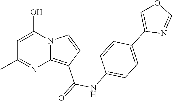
C1=C(O)N2C(=C(C(=O)NC3=CC=C(C4=COC=N4)C=C3)C=C2)N=C1C
